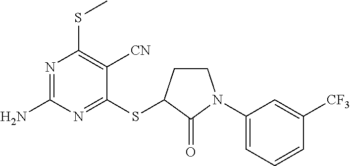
N1=C(N)N=C(SC2CCN(C3=CC=CC([CF3])=C3)C2=O)C([CN])=C1SC
